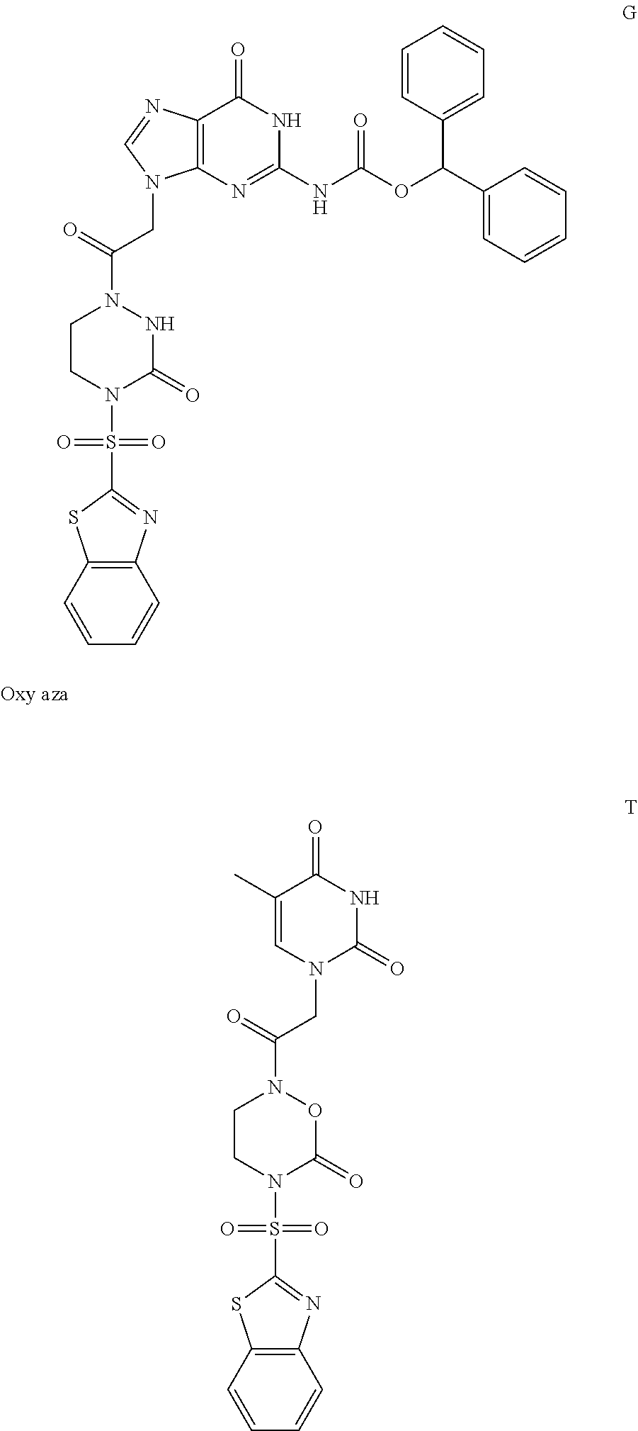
C(C(=O)N1CCN(S(=O)(=O)C2=NC3=C(S2)C=CC=C3)C(=O)N1)N1C2=C(C(=O)NC(NC(OC(C3=CC=CC=C3)C3=CC=CC=C3)=O)=N2)N=C1.C(C(=O)N1CCN(S(=O)(=O)C2=NC3=C(S2)C=CC=C3)C(=O)O1)N1C(=O)NC(=O)C(C)=C1
